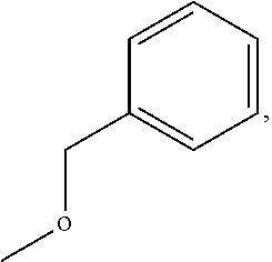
C1=CC=CC=C1CoC
